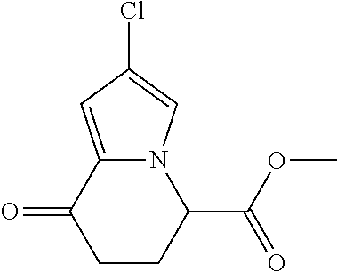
O=C1CCC(C(OC)=O)N2C1=CC(Cl)=C2
